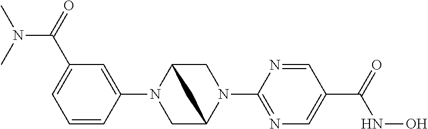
C1=CC(N2CC3N(C4=NC=C(C(=O)NO)C=N4)CC2C3)=CC(C(=O)N(C)C)=C1
